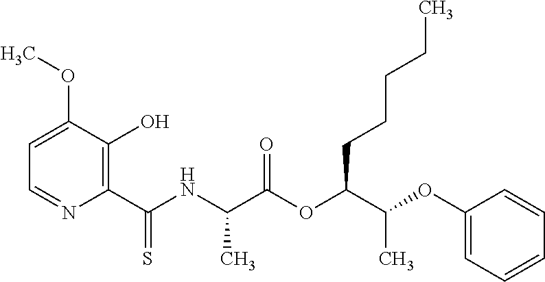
C1=C(OC)C(O)=C(C(NC(C(OC(C(OC2=CC=CC=C2)C)CCCCC)=O)C)=S)N=C1
